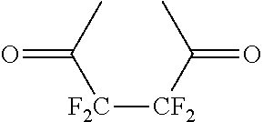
[F2C]([CF2]C(C)=O)C(C)=O
